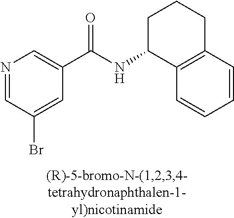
C1(C(NC2C3=C(CCC2)C=CC=C3)=O)=CN=CC(Br)=C1
